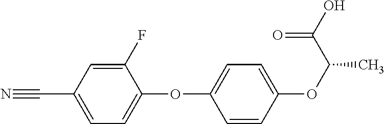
C1=C(C#N)C=C(F)C(OC2=CC=C(OC(C)C(O)=O)C=C2)=C1
